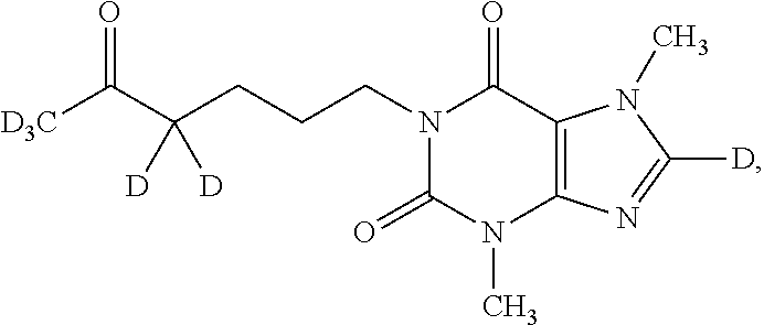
N1(CCCC(C([D3C])=O)([D])[D])C(=O)N(C)C2=C(C1=O)N(C)C([D])=N2
